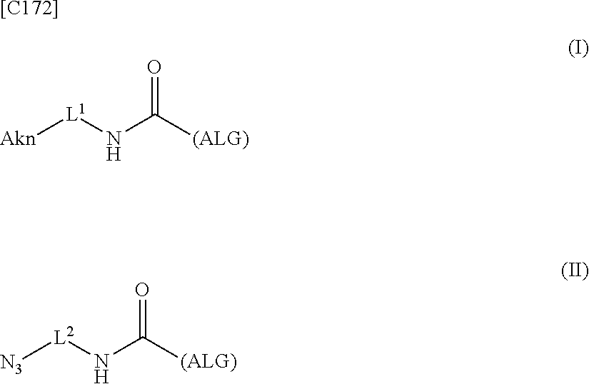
[Akn][L1]NC([(ALG)])=O.[N3][L2]NC([(ALG)])=O.[[C172]]
